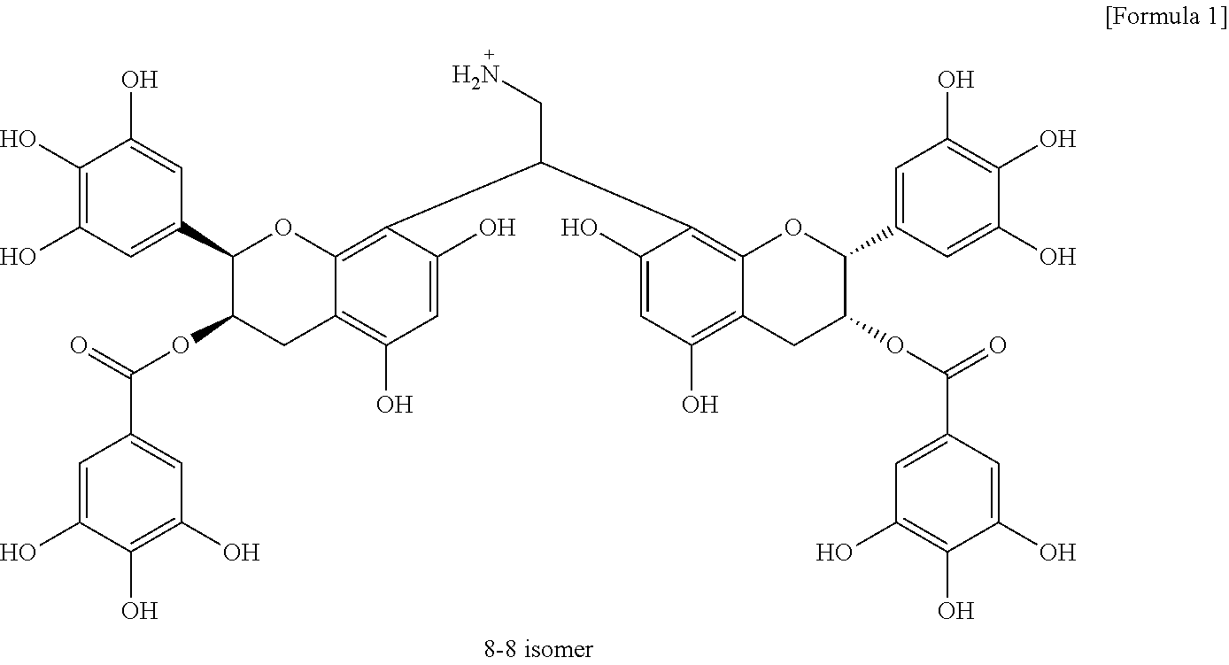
C1(O)=C(O)C=C(C2OC3=C(C(C4=C5C(=C(O)C=C4O)CC(OC(C4=CC(O)=C(O)C(O)=C4)=O)C(C4=CC(O)=C(O)C(O)=C4)O5)CN)C(O)=CC(O)=C3CC2OC(C2=CC(O)=C(O)C(O)=C2)=O)C=C1O
